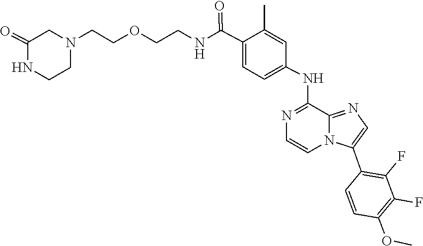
C1=C(C(NCCOCCN2CC(=O)NCC2)=O)C(C)=CC(NC2=NC=CN3C2=NC=C3C2=C(F)C(F)=C(OC)C=C2)=C1
